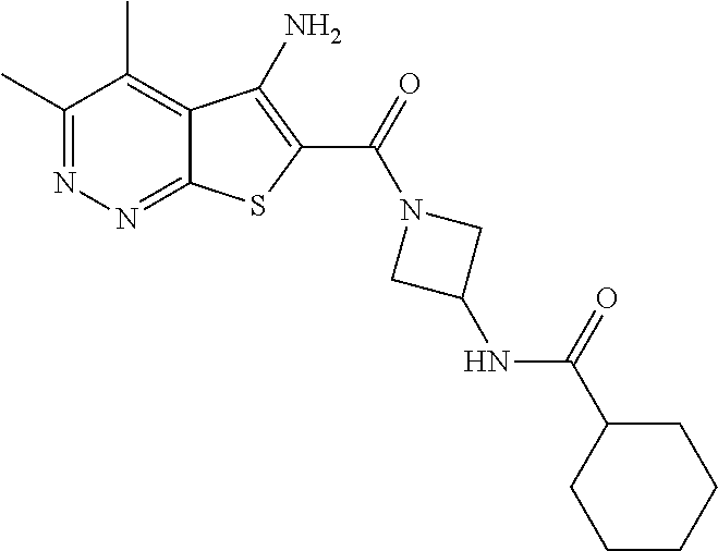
C1(C)=NN=C2C(=C1C)C(N)=C(C(=O)N1CC(NC(=O)C3CCCCC3)C1)S2
